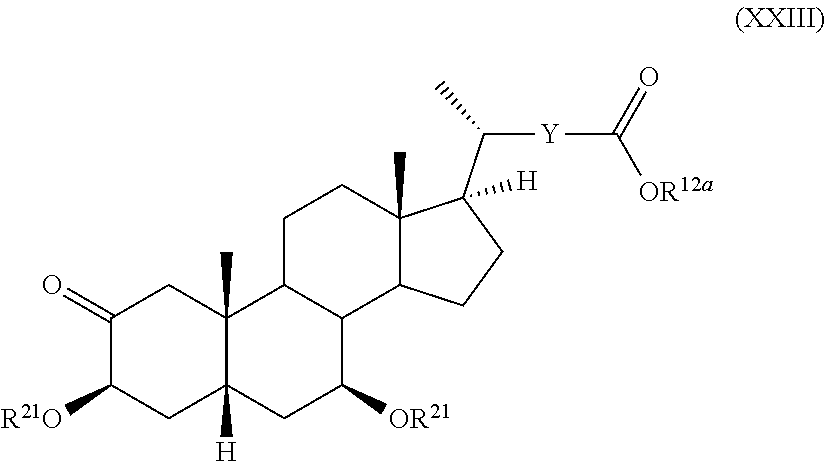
C12(C)C([H])(CC([OR21])C3C1CCC1(C)C3CCC1(C(C)[Y]C([OR12a])=O)[H])CC([R21O])C(=O)C2
